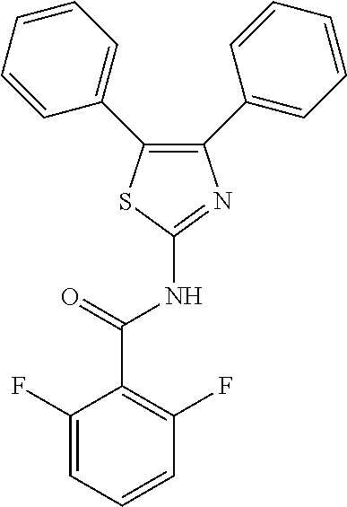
C1(C2=CC=CC=C2)=C(C2=CC=CC=C2)SC(NC(C2=C(F)C=CC=C2F)=O)=N1
